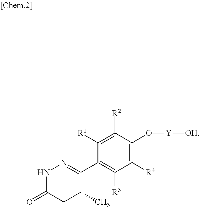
C1(C2=NNC(=O)CC2C)=C([R3])C([R4])=C(O[Y][OH])C([R2])=C1[R1]
